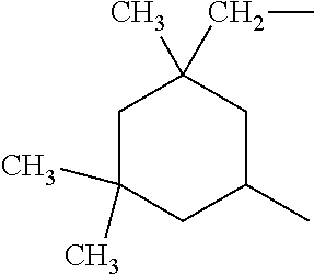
C1C(C)(C)CC(C)CC1(CC)C
